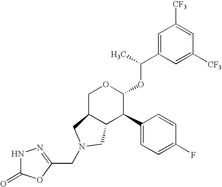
C1=C(C(C)OC2OCC3C(C2C2=CC=C(F)C=C2)CN(CC2=NNC(=O)O2)C3)C=C([CF3])C=C1[CF3]
